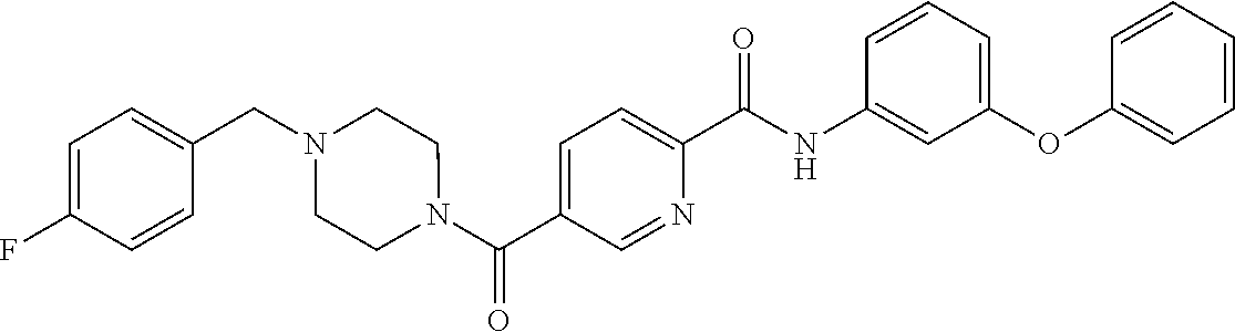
C1=C(OC2=CC=CC=C2)C=C(NC(C2=CC=C(C(N3CCN(CC4=CC=C(F)C=C4)CC3)=O)C=N2)=O)C=C1
